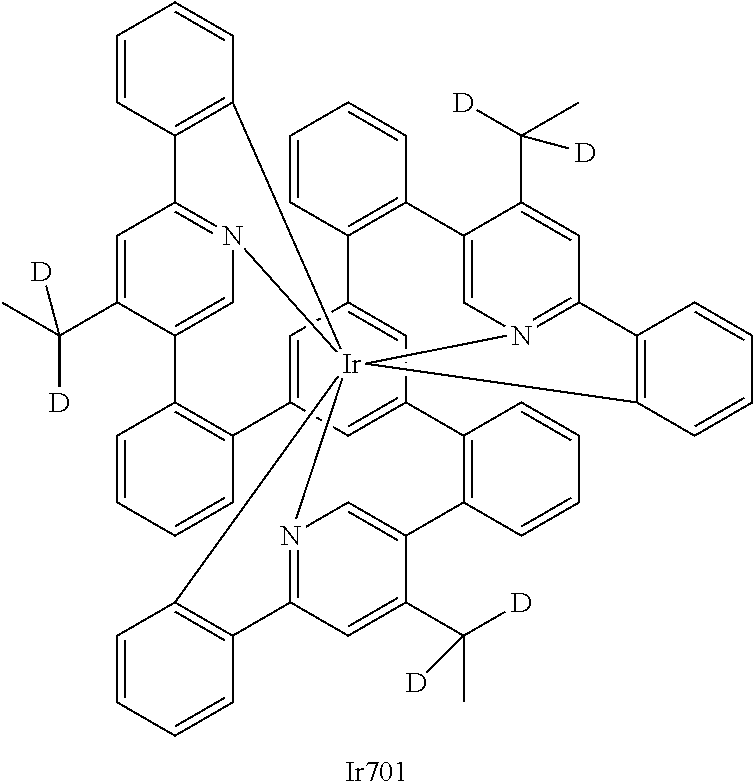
C1=C(C(C)([D])[D])C2=CN3=C1C1=C([Ir]3456N3=C(C=C(C([D])(C)[D])C(=C3)C3=C(C7=CC(=CC(=C7)C7=C2C=CC=C7)C2=C(C=CC=C2)C2=CN4=C(C=C2C([D])(C)[D])C2=C5C=CC=C2)C=CC=C3)C2=C6C=CC=C2)C=CC=C1.[Ir701]
